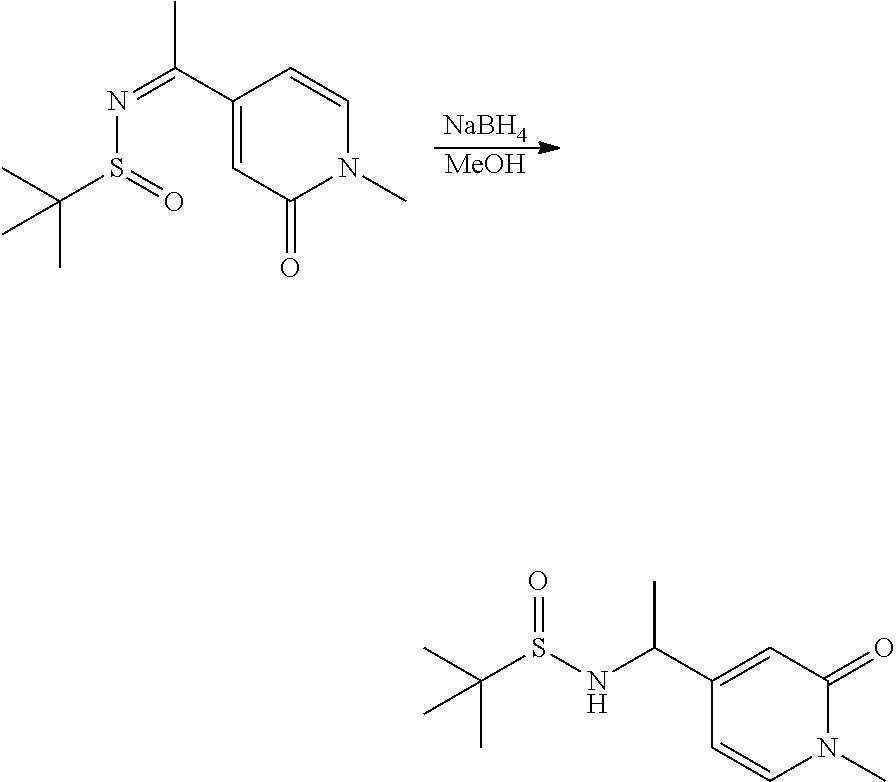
[NaBH4].[MeOH].C1(C(=NS(C(C)(C)C)=O)C)=CC(=O)N(C)C=C1.O=S(NC(C1=CC(=O)N(C)C=C1)C)C(C)(C)C
